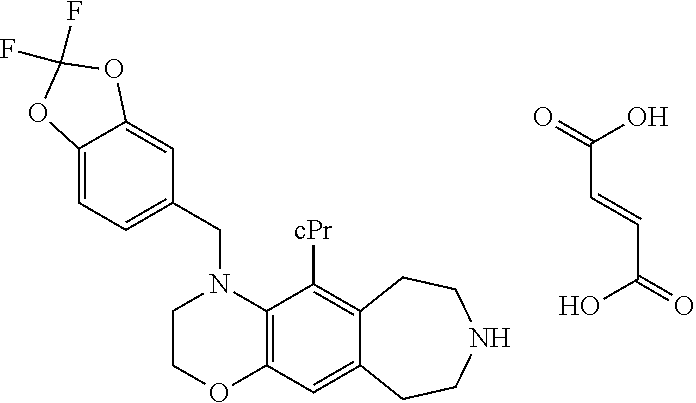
C(C=CC(=O)O)(=O)O.C1COC2=C(N1CC1=CC=C3C(=C1)OC(F)(F)O3)C([cPr])=C1C(=C2)CCNCC1
